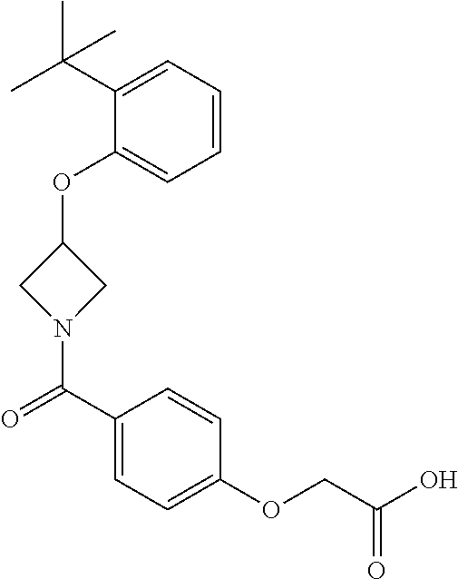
C1(OC2CN(C(C3=CC=C(OCC(O)=O)C=C3)=O)C2)=CC=CC=C1C(C)(C)C
